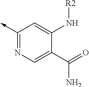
C1(->C)=NC=C(C(N)=O)C(N[R2])=C1
